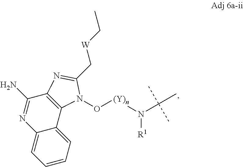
N1=C(N)C2=C(C3=CC=CC=C13)N(O[(Y)n]N(C(C)(C)C)[R1])C(C[W]CC)=N2
